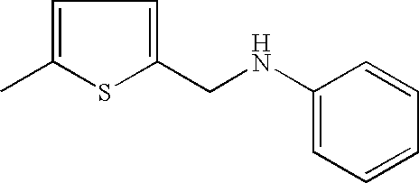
C1=C(C)SC(CNC2=CC=CC=C2)=C1
